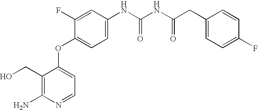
C1(CO)=C(N)N=CC=C1OC1=CC=C(NC(NC(CC2=CC=C(F)C=C2)=O)=O)C=C1F
